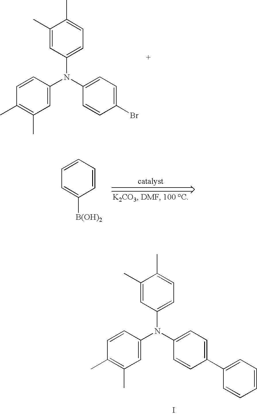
C1=CC=CC([B(OH)2])=C1.C1(C)=CC(N(C2=CC=C(C3=CC=CC=C3)C=C2)C2=CC(C)=C(C)C=C2)=CC=C1C.I.C1(C)=CC(N(C2=CC=C(Br)C=C2)C2=CC(C)=C(C)C=C2)=CC=C1C
